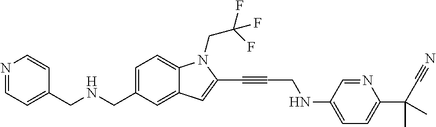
C1=C(CNCC2=CC=NC=C2)C=C2C(=C1)N(CC(F)(F)F)C(C#CCNC1=CC=C(C(C#N)(C)C)N=C1)=C2
